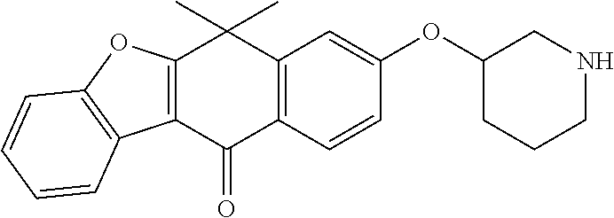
C12=C(C(=O)C3=C(C1(C)C)C=C(OC1CCCNC1)C=C3)C1=C(O2)C=CC=C1
